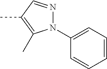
N1(C2=CC=CC=C2)N=CC(C)=C1C
